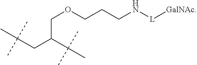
C(C(C(C)(C)C)CC(C)(C)C)OCCCN[L][GalNAc]
